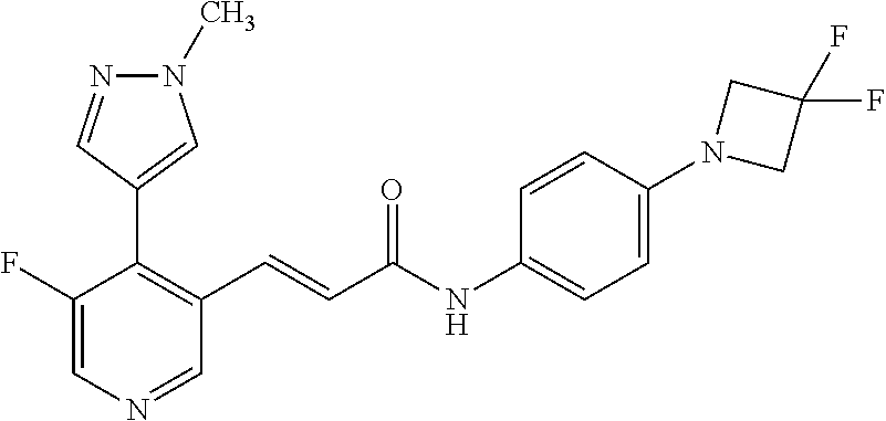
C1(F)=CN=CC(C=CC(NC2=CC=C(N3CC(F)(F)C3)C=C2)=O)=C1C1=CN(C)N=C1
